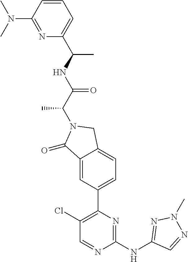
C1(=O)C2=CC(C3=C(Cl)C=NC(NC4=NN(C)N=C4)=N3)=CC=C2CN1C(C(NC(C1=CC=CC(N(C)C)=N1)C)=O)C
